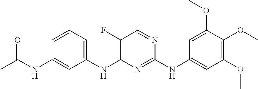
C1(F)=C(NC2=CC=CC(NC(C)=O)=C2)N=C(NC2=CC(OC)=C(OC)C(OC)=C2)N=C1
